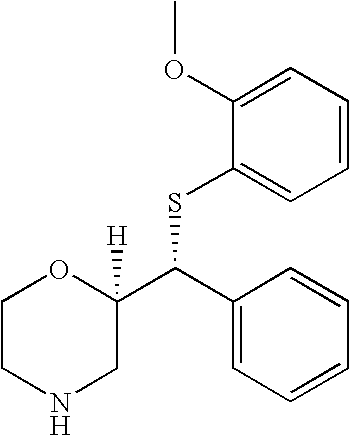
C1CNCC(C(C2=CC=CC=C2)SC2=CC=CC=C2OC)([H])O1
